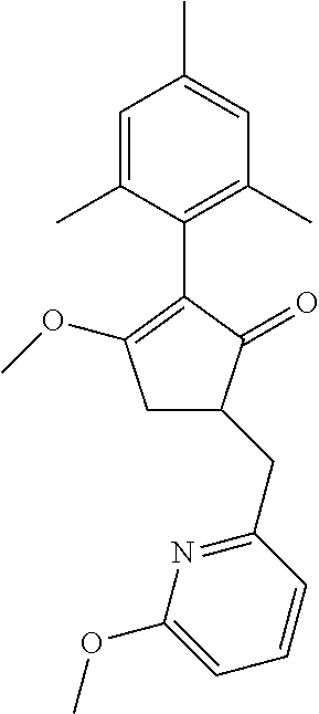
C1=C(C)C=C(C)C(C2=C(OC)CC(CC3=NC(OC)=CC=C3)C2=O)=C1C
